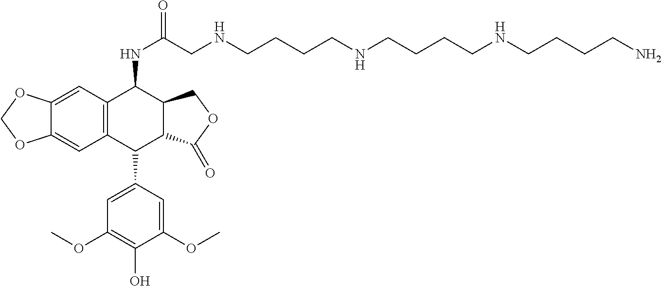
C(CCCNCC(NC1C2=C(C(C3=CC(OC)=C(O)C(OC)=C3)C3C1COC3=O)C=C1C(=C2)OCO1)=O)NCCCCNCCCCN
